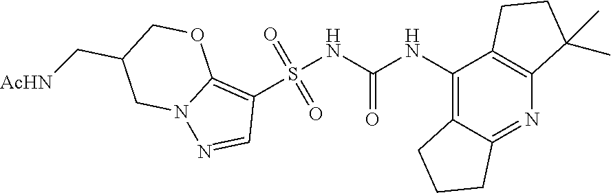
S(NC(NC1=C2C(=NC3=C1CCC3(C)C)CCC2)=O)(C1=C2N(N=C1)CC(C[AcHN])CO2)(=O)=O
